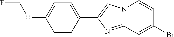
C1=CC(C2=CN3C(=N2)C=C(Br)C=C3)=CC=C1OCF
